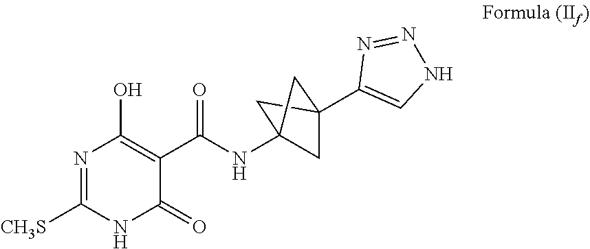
N1=C([CH3S])NC(=O)C(C(=O)NC23CC(C4=CNN=N4)(C2)C3)=C1O
